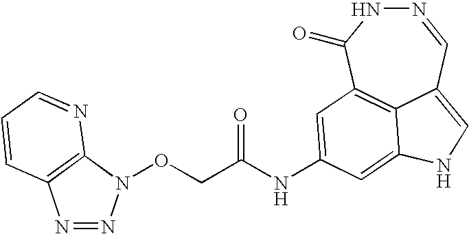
N1=NN(OCC(=O)NC2=CC3=C4C(=CNC4=C2)C=NNC3=O)C2=C1C=CC=N2
